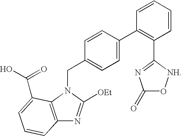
C12=C(N(CC3=CC=C(C4=C(C5=NC(=O)O[NH]5)C=CC=C4)C=C3)C([OEt])=N1)C(C(O)=O)=CC=C2
